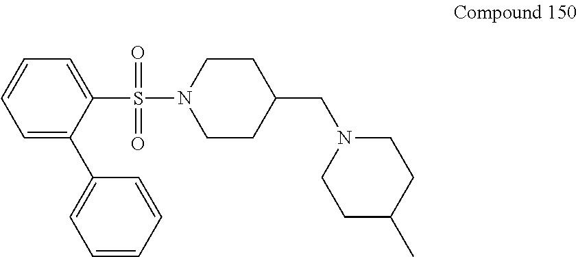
C1CN(S(C2=CC=CC=C2C2=CC=CC=C2)(=O)=O)CCC1CN1CCC(C)CC1
